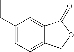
C1=C2C(=CC=C1CC)COC2=O
